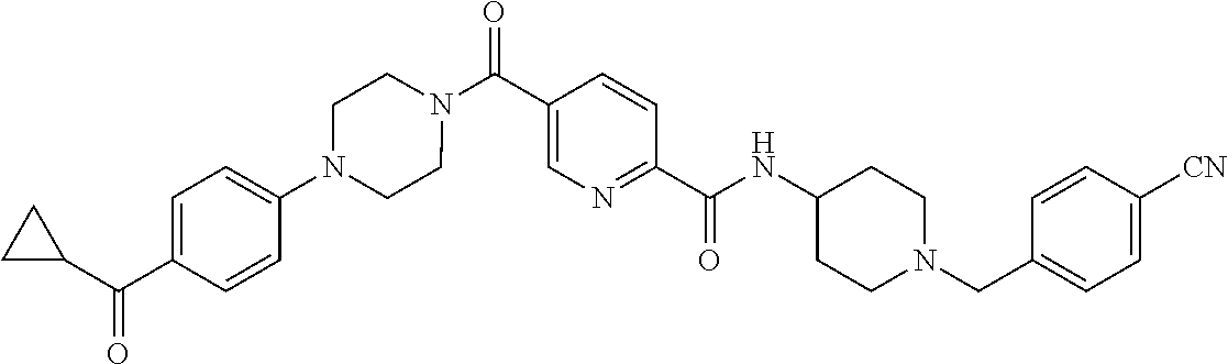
N(C(C1=NC=C(C(=O)N2CCN(C3=CC=C(C(=O)C4CC4)C=C3)CC2)C=C1)=O)C1CCN(CC2=CC=C([CN])C=C2)CC1
